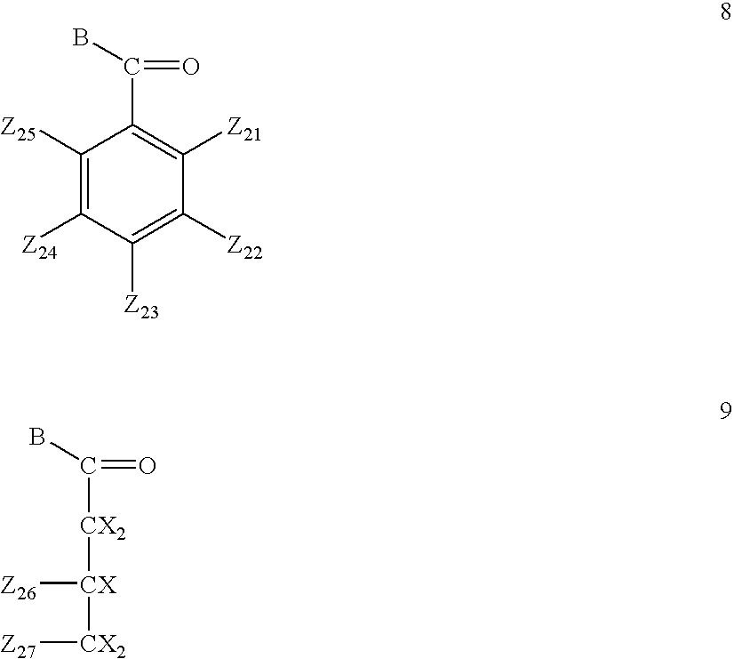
C1([Z23])=C([Z22])C([Z21])=C(C(=O)B)C([Z25])=C1[Z24].BC(=O)[CX2][CX]([CX2][Z27])[Z26]
